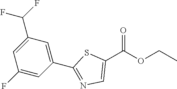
C1(C(OCC)=O)=CN=C(C2=CC(C(F)F)=CC(F)=C2)S1
